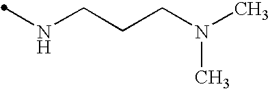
N(C)CCCN(C)C
